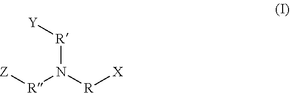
N([R][Y])([R][X])[R][Z]
